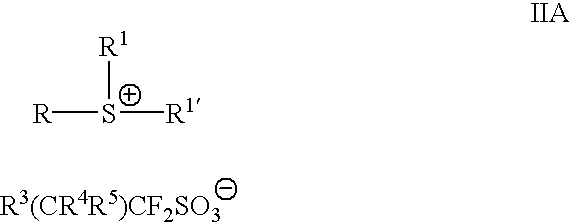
[R][S+]([R1])[R1]
